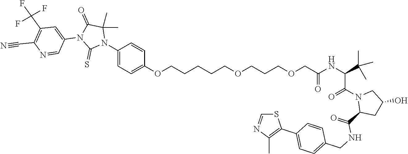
C1(N2C(C)(C)C(=O)N(C3=CC(C(F)(F)F)=C(C#N)N=C3)C2=S)=CC=C(OCCCCCOCCCOCC(NC(C(C)(C)C)C(N2C(C(=O)NCC3=CC=C(C4=C(C)N=CS4)C=C3)CC(O)C2)=O)=O)C=C1
